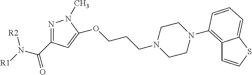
N1=C(C(N([R1])[R2])=O)C=C(OCCCN2CCN(C3=C4C=CSC4=CC=C3)CC2)N1C
